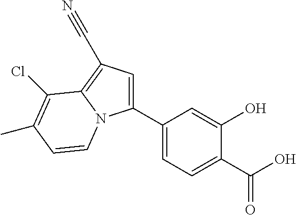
C1(C2=CC=C(C(O)=O)C(O)=C2)=CC(C#N)=C2N1C=CC(C)=C2Cl
